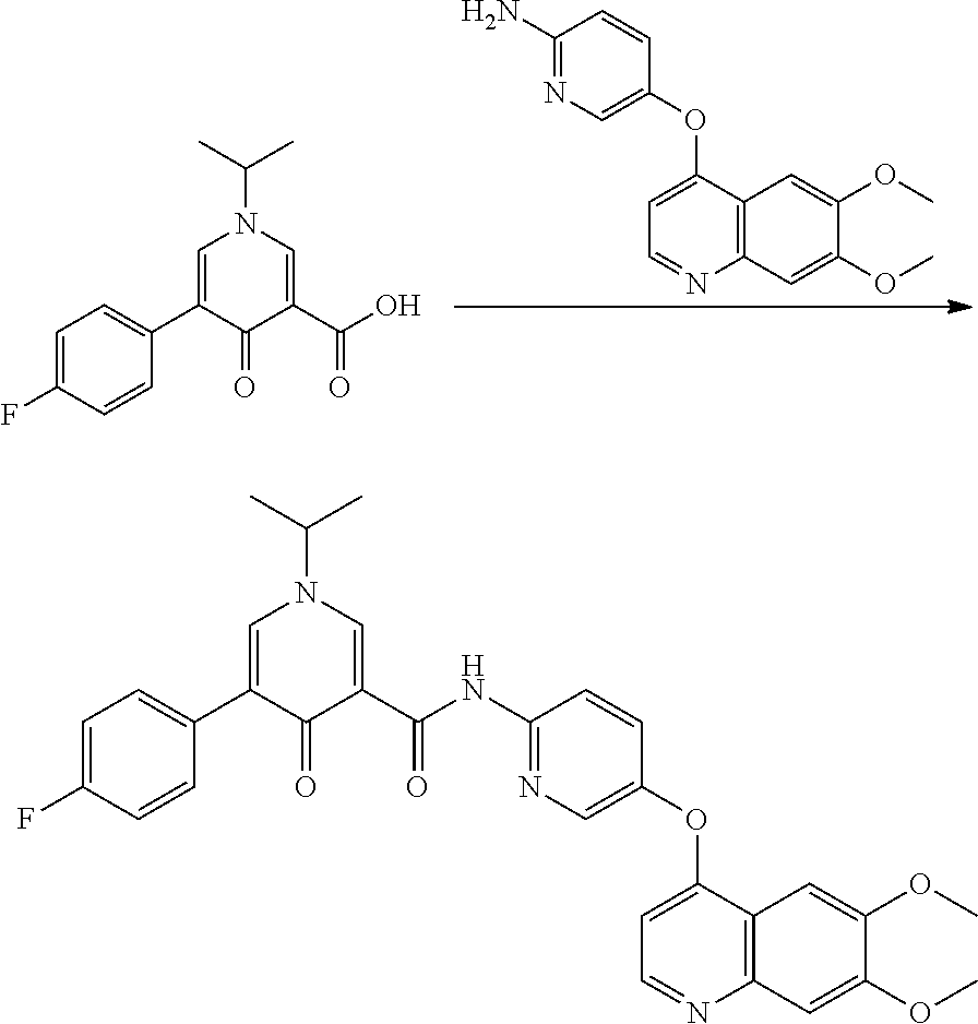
C12=C(C(OC3=CN=C(N)C=C3)=CC=N1)C=C(OC)C(OC)=C2.C1=C(F)C=CC(C2=CN(C(C)C)C=C(C(O)=O)C2=O)=C1.C1=C(F)C=CC(C2=CN(C(C)C)C=C(C(NC3=NC=C(OC4=CC=NC5=C4C=C(OC)C(OC)=C5)C=C3)=O)C2=O)=C1
